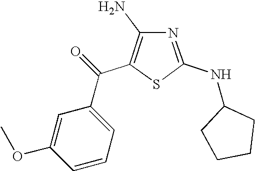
C1=CC=C(C(C2=C(N)N=C(NC3CCCC3)S2)=O)C=C1OC
